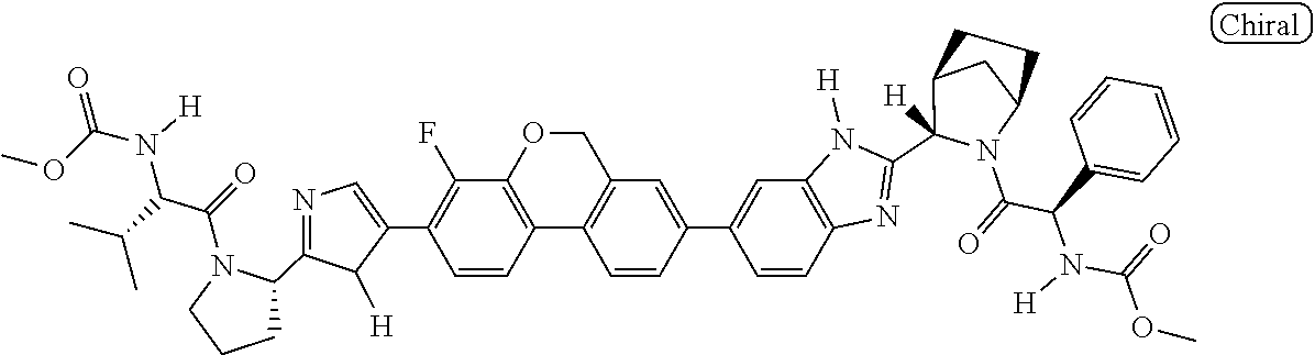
C1(C2=C(F)C3=C(C=C2)C2=C(C=C(C4=CC5=C(N=C(C6([H])C7CC(N6C(=O)C(C6=CC=CC=C6)N(C(=O)OC)[H])CC7)N5[H])C=C4)C=C2)CO3)=CN=C(C2CCCN2C(=O)C(C(C)C)N(C(OC)=O)[H])C1[H]
